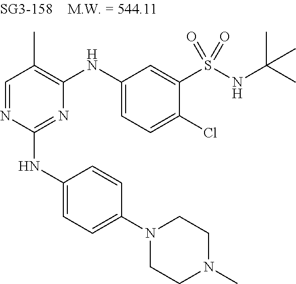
N1=C(NC2=CC=C(N3CCN(C)CC3)C=C2)N=CC(C)=C1NC1=CC=C(Cl)C(S(NC(C)(C)C)(=O)=O)=C1
